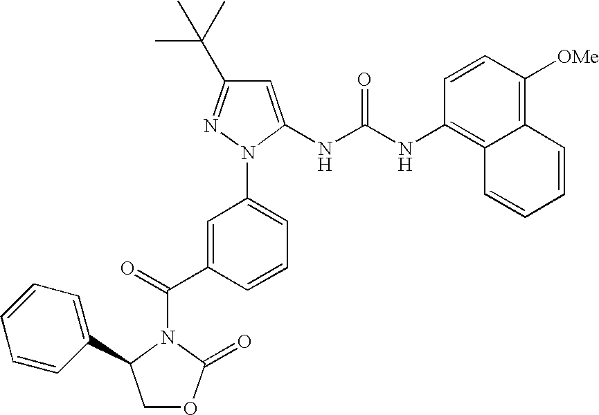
C1=C(NC(NC2=C3C(=C([OMe])C=C2)C=CC=C3)=O)N(C2=CC=CC(C(=O)N3C(=O)OCC3C3=CC=CC=C3)=C2)N=C1C(C)(C)C
